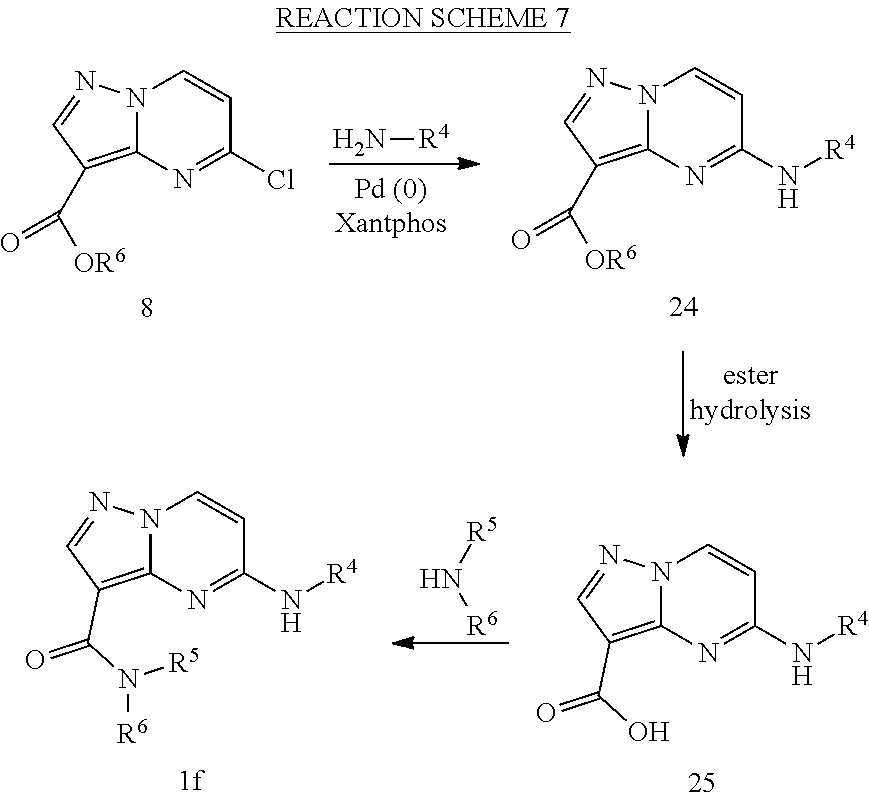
N12C(=C(C([OR6])=O)C=N1)N=C(N[R4])C=C2.N12C(=C(C([OR6])=O)C=N1)N=C(Cl)C=C2.N[R4].N12C(=C(C(N([R5])[R6])=O)C=N1)N=C(N[R4])C=C2.[R5]N[R6].N12C(=C(C(O)=O)C=N1)N=C(N[R4])C=C2
